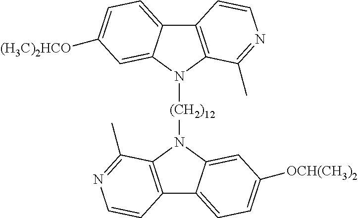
C12=C(N([(CH2)12]N3C4=C(C5=CC=C([OCH(CH3)2])C=C35)C=CN=C4C)C3=CC([(H3C)2HCO])=CC=C13)C(C)=NC=C2
